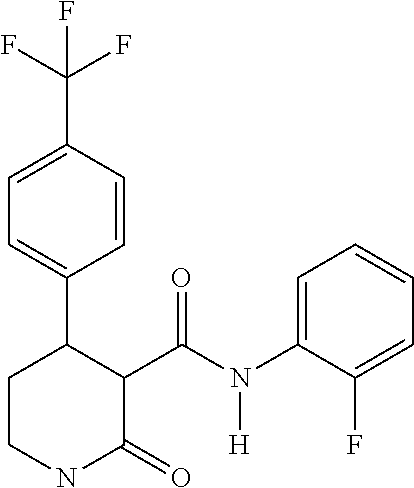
C1=C(C(F)(F)F)C=CC(C2CCNC(=O)C2C(N(C2=CC=CC=C2F)[H])=O)=C1
